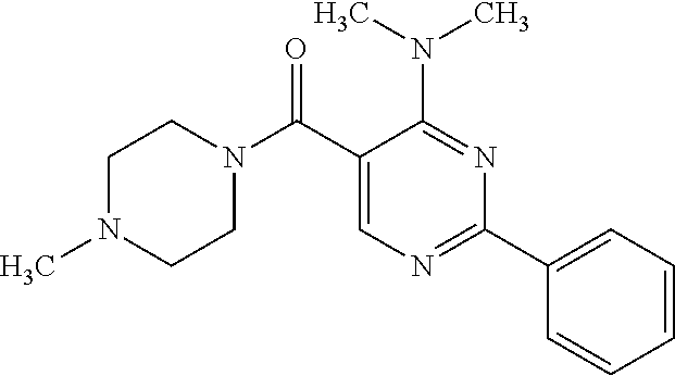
N1(C(C2=CN=C(C3=CC=CC=C3)N=C2N(C)C)=O)CCN(C)CC1
